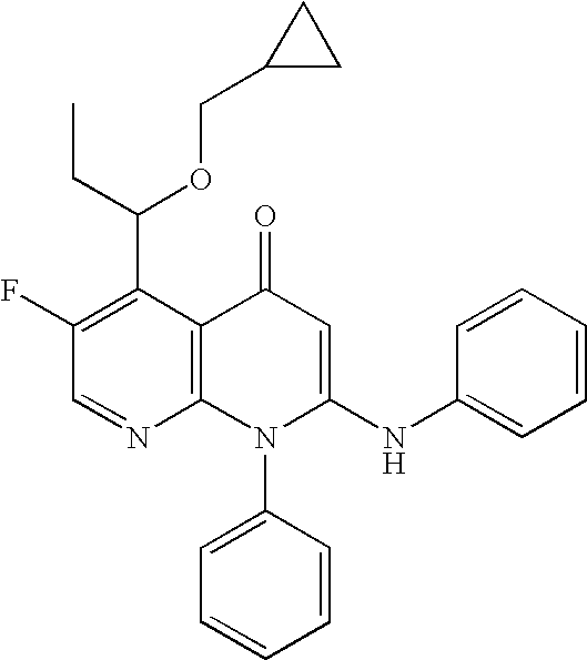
C1=NC2=C(C(C(CC)OCC3CC3)=C1F)C(=O)C=C(NC1=CC=CC=C1)N2C1=CC=CC=C1
